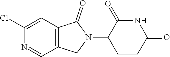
C1CC(=O)NC(=O)C1N1C(=O)C2=C(C1)C=NC(Cl)=C2
